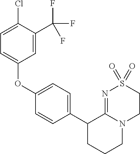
C1S(=O)(=O)N=C2N(C1)CCCC2C1=CC=C(OC2=CC=C(Cl)C(C(F)(F)F)=C2)C=C1
